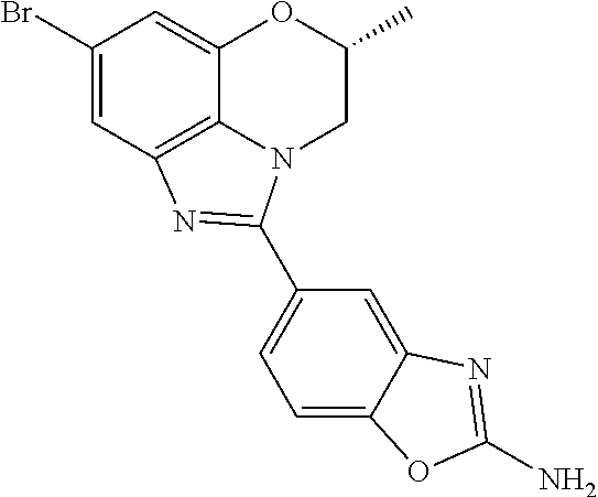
C1(Br)=CC2=C3C(=C1)OC(C)CN3C(C1=CC=C3C(=C1)N=C(N)O3)=N2
